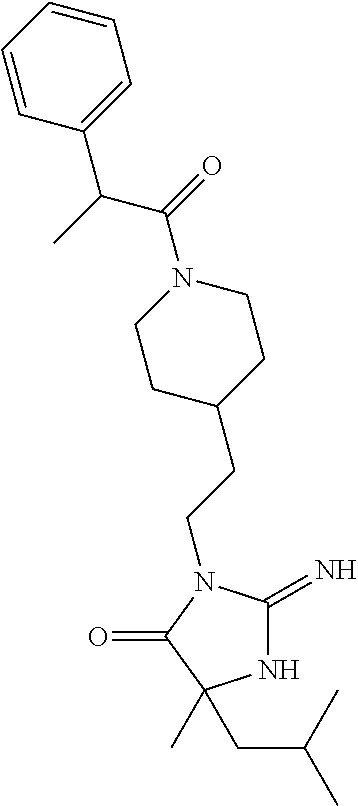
N1C(=N)N(CCC2CCN(C(C(C3=CC=CC=C3)C)=O)CC2)C(=O)C1(CC(C)C)C
